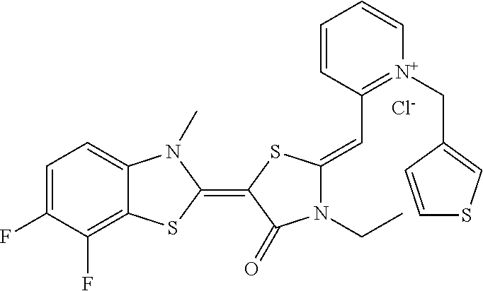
[Cl-].C1=C(F)C(F)=C2C(=C1)N(C)C(=C1SC(=CC3=[N+](CC4=CSC=C4)C=CC=C3)N(CC)C1=O)S2
